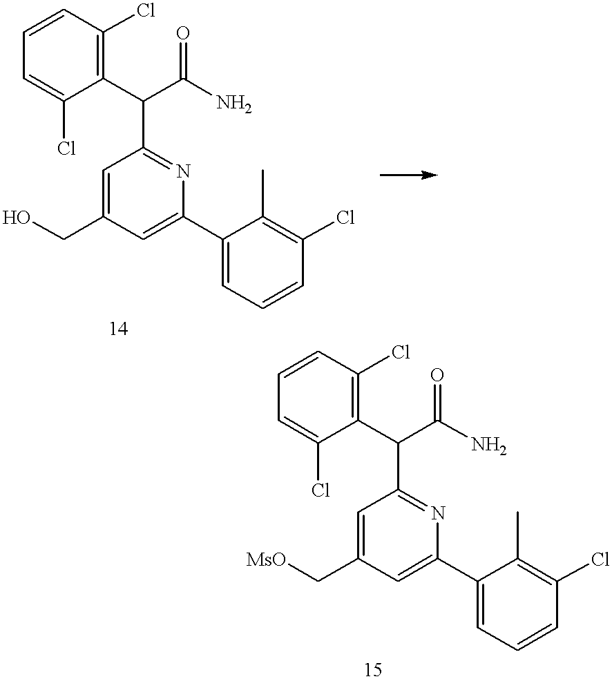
OCC1=CC(C(C2=C(Cl)C=CC=C2Cl)C(N)=O)=NC(C2=CC=CC(Cl)=C2C)=C1.C(C1=CC(C(C2=C(Cl)C=CC=C2Cl)C(N)=O)=NC(C2=CC=CC(Cl)=C2C)=C1)[MsO]
